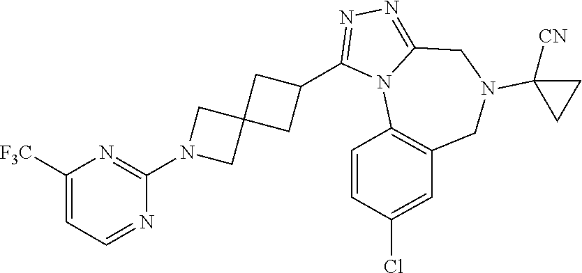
C1([F3C])=CC=NC(N2CC3(C2)CC(C2=NN=C4N2C2=C(CN(C5([CN])CC5)C4)C=C(Cl)C=C2)C3)=N1
